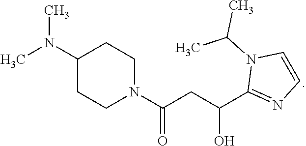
CN(C)C1CCN(C(CC(C2=NC=CN2C(C)C)O)=O)CC1
